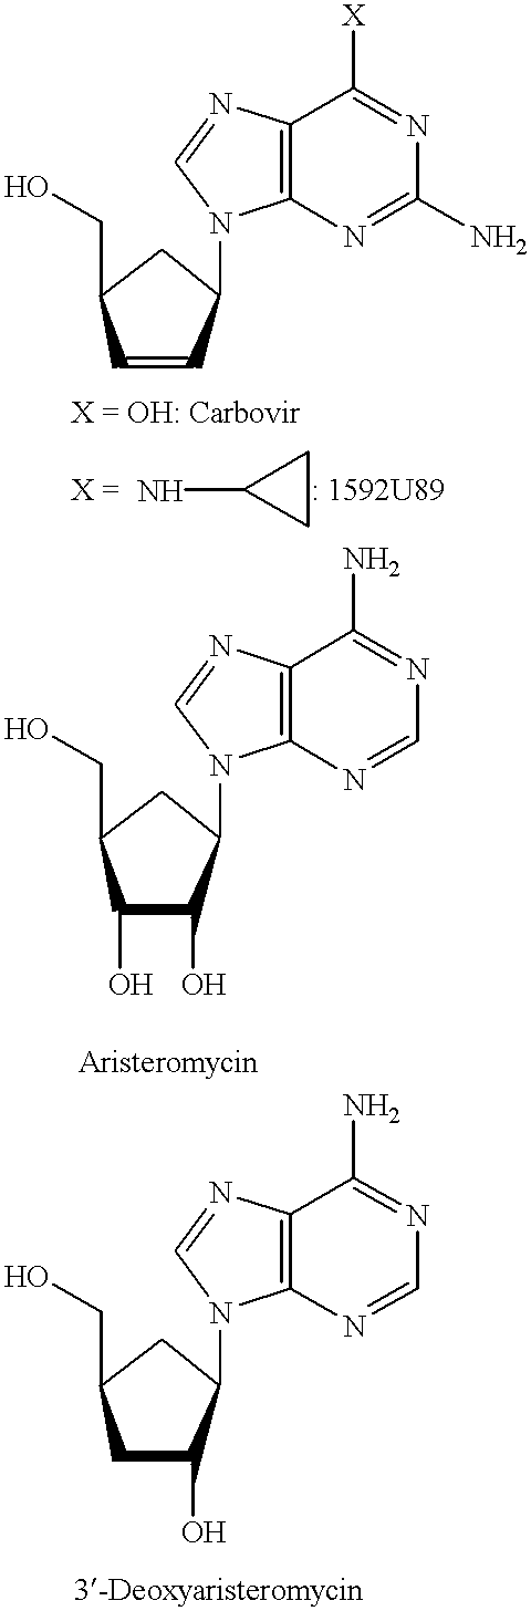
C1(CO)C=CC(N2C3=C(C([X])=NC(N)=N3)N=C2)C1.NC1CC1.C1(CO)C(O)C(O)C(N2C3=C(C(N)=NC=N3)N=C2)C1.C1(CO)CC(O)C(N2C3=C(C(N)=NC=N3)N=C2)C1
